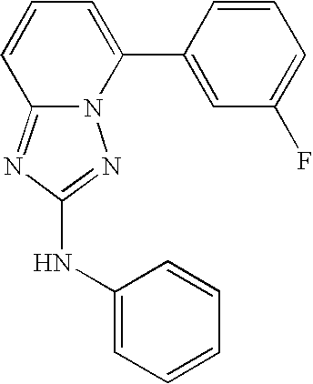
C12=NC(NC3=CC=CC=C3)=NN1C(C1=CC(F)=CC=C1)=CC=C2
